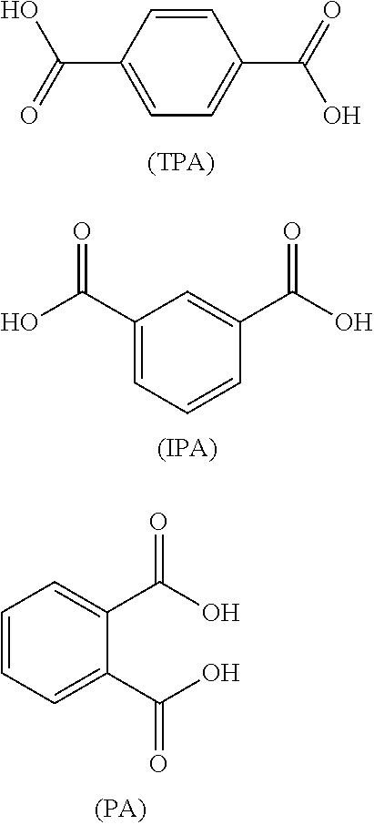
C1=CC(C(O)=O)=CC=C1C(=O)O.C1(C(O)=O)=CC=CC(C(O)=O)=C1.[(IPA)].C1=CC=C(C(O)=O)C(C(O)=O)=C1
